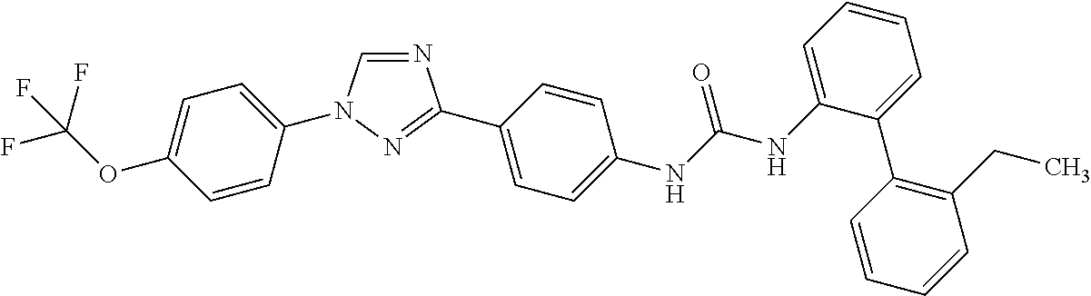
C1=C(OC(F)(F)F)C=CC(N2C=NC(C3=CC=C(NC(NC4=CC=CC=C4C4=C(CC)C=CC=C4)=O)C=C3)=N2)=C1
